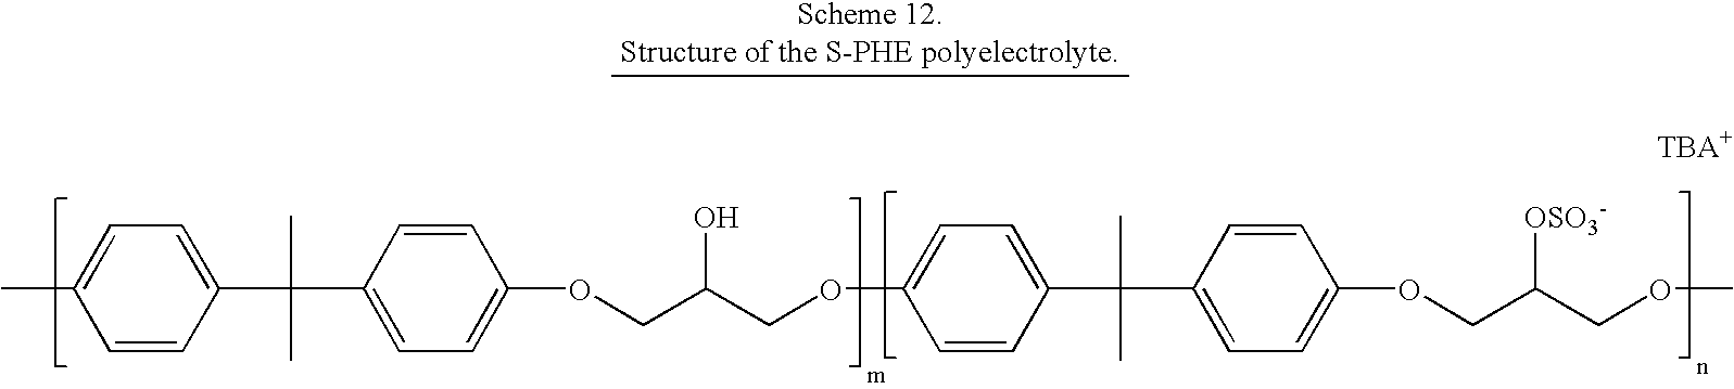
C1=CC(C(C)(C)C2=CC=C(OCC(COC3=CC=C(C(C)(C)C4=CC=C(OCC(COC)[OSO3-])C=C4)C=C3)O)C=C2)=CC=C1C
